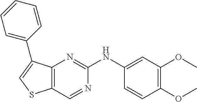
C1=C(NC2=NC3=C(C=N2)SC=C3C2=CC=CC=C2)C=CC(OC)=C1OC
